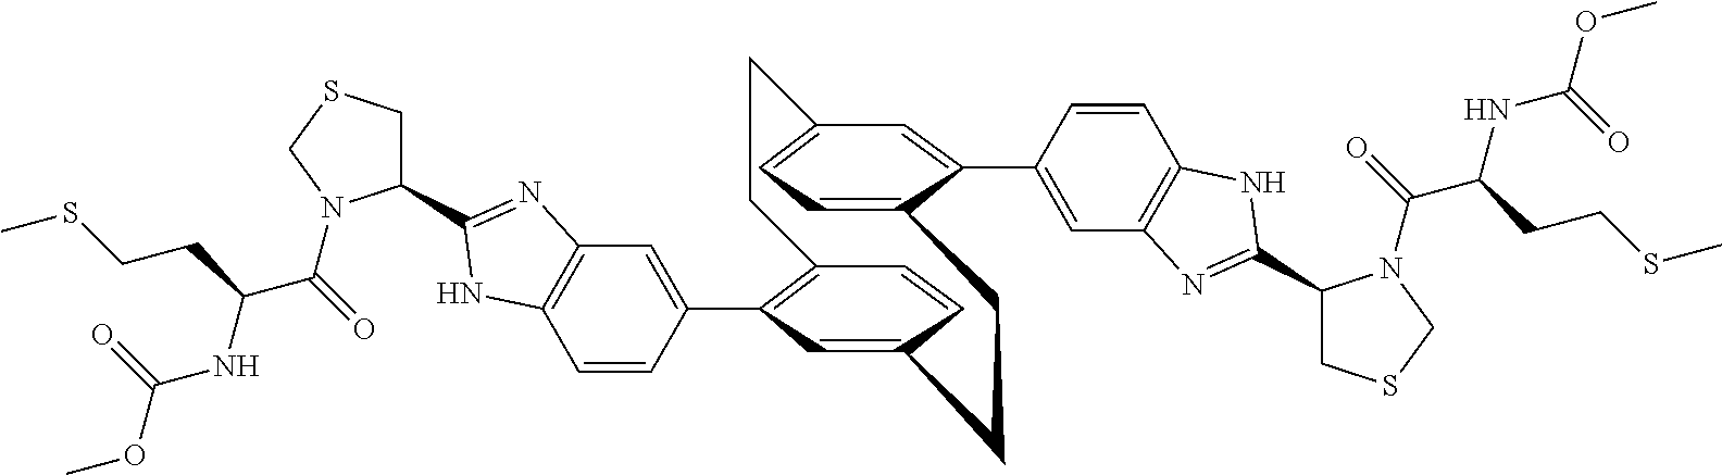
C1=CC(C2=C3C=CC(=C2)CCC2=CC=C(C=C2C2=CC4=C(C=C2)NC(C2CSCN2C(C(NC(OC)=O)CCSC)=O)=N4)CC3)=CC2=C1NC(C1CSCN1C(=O)C(NC(OC)=O)CCSC)=N2
